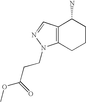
C12=C(CCCC1N)N(CCC(OC)=O)N=C2
